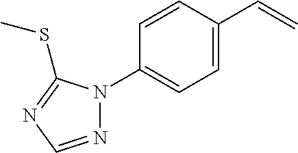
N1=CN=C(SC)N1C1=CC=C(C=C)C=C1
